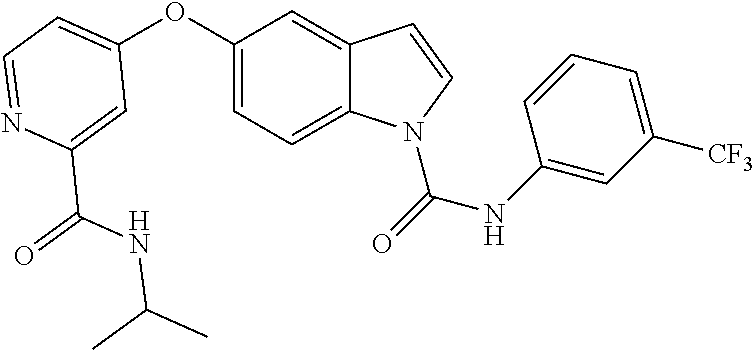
C1=C(C(=O)NC(C)C)N=CC=C1OC1=CC=C2C(=C1)C=CN2C(=O)NC1=CC([CF3])=CC=C1
